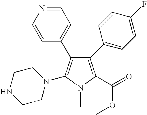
C1(C2=CC=C(F)C=C2)=C(C(=O)OC)N(C)C(N2CCNCC2)=C1C1=CC=NC=C1
